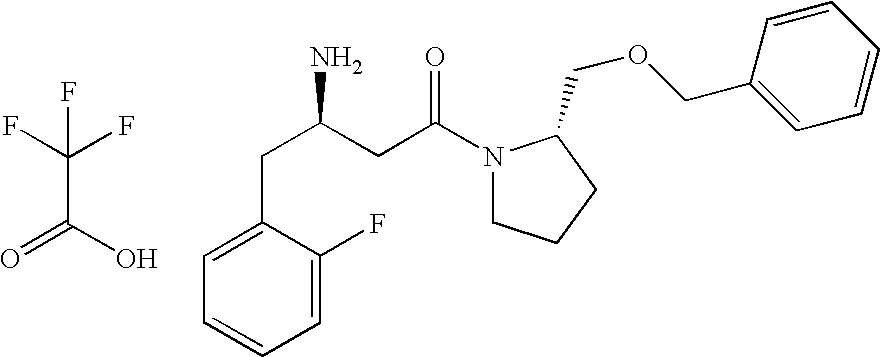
C(C(O)=O)(F)(F)F.C1=C(CC(N)CC(N2CCCC2COCC2=CC=CC=C2)=O)C(F)=CC=C1
